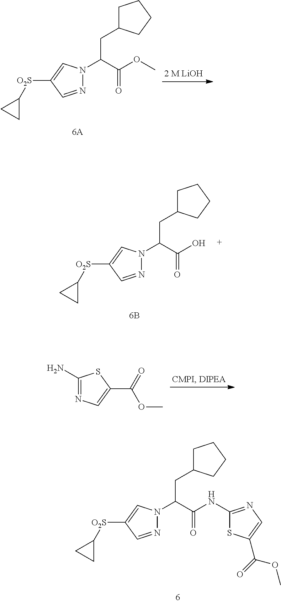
C1C(CC(C(OC)=O)N2N=CC([O2S]C3CC3)=C2)CCC1.C1C(CC(C(NC2=NC=C(C(OC)=O)S2)=O)N2N=CC([O2S]C3CC3)=C2)CCC1.C1C(CC(C(O)=O)N2N=CC([O2S]C3CC3)=C2)CCC1.C1(N)=NC=C(C(=O)OC)S1
